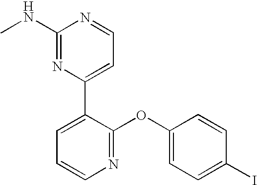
C1(NC)=NC(C2=CC=CN=C2OC2=CC=C(I)C=C2)=CC=N1
